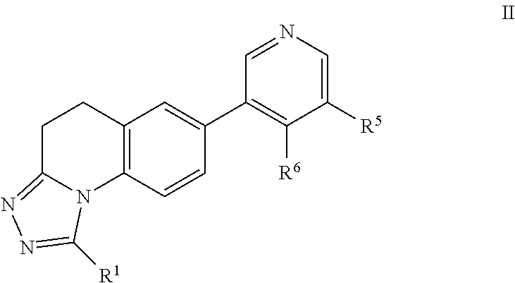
C12=C(C=C(C3=C([R6])C([R5])=CN=C3)C=C1)CCC1=NN=C([R1])N21
